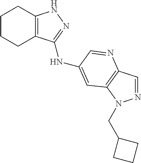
C1CCC2=C(C1)NN=C2NC1=CC2=C(C=NN2CC2CCC2)N=C1
